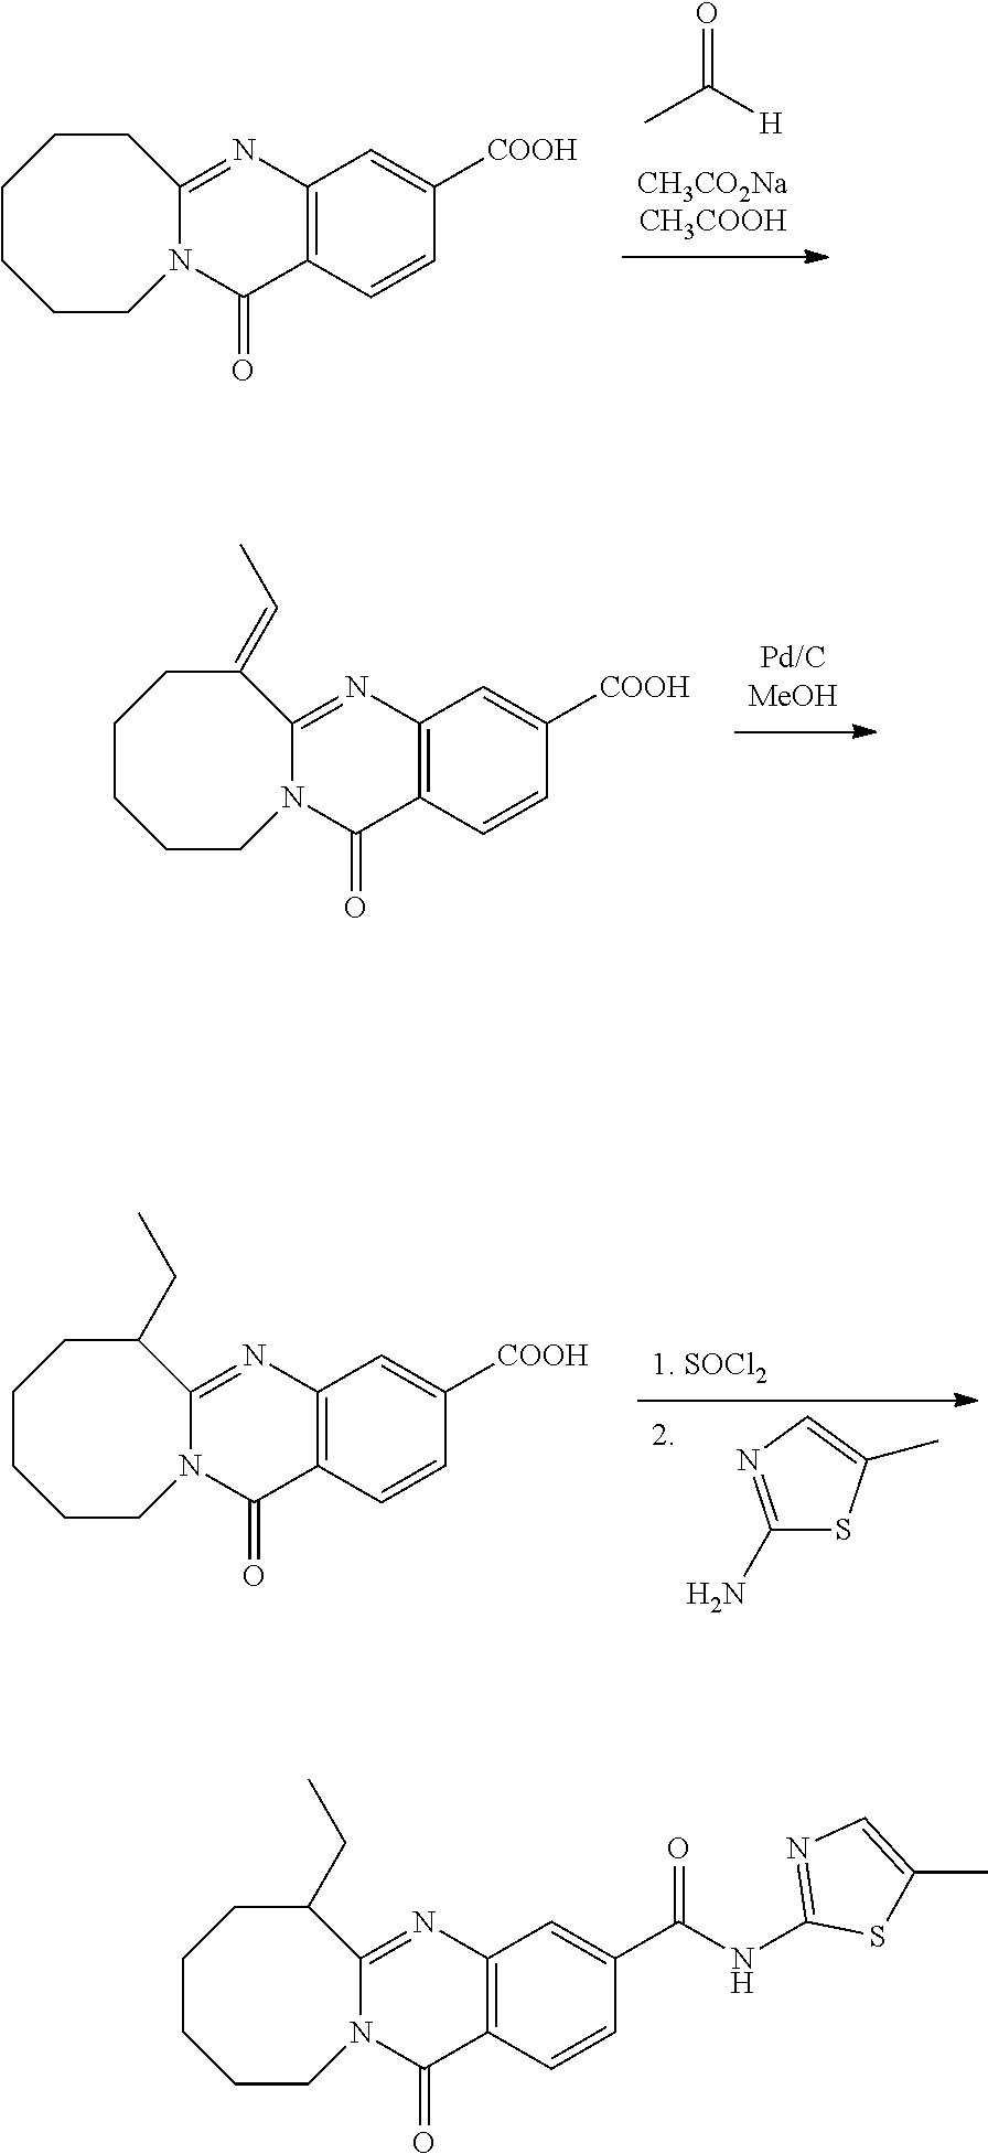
CC([H])=O.C12=C(C=CC([COOH])=C1)C(=O)N1C(=N2)CCCCCC1.C12=C(C=CC([COOH])=C1)C(=O)N1C(=N2)C(=CC)CCCCC1.C1(N)=NC=C(C)S1.C12=C(C=CC([COOH])=C1)C(=O)N1C(=N2)C(CC)CCCCC1.C12=C(C=CC(C(NC3=NC=C(C)S3)=O)=C1)C(=O)N1C(=N2)C(CC)CCCCC1
